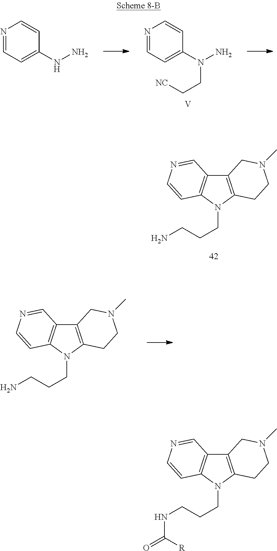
C12=C(N(CCCN)C3=C1C=NC=C3)CCN(C)C2.C12=C(N(CCCN)C3=C1C=NC=C3)CCN(C)C2.N1=CC=C(NN)C=C1.N1=CC=C(N(N)CC[NC])C=C1.[V].C12=C(N(CCCNC([R])=O)C3=C1C=NC=C3)CCN(C)C2
